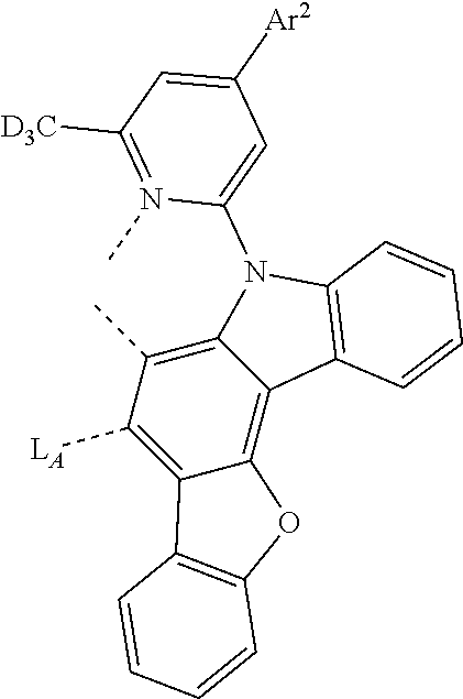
C12=C(C)C([LA])=C3C(=C1C1=C(N2C2=CC([Ar2])=CC([D3C])=N2C)C=CC=C1)OC1=C3C=CC=C1
